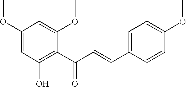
C1(OC)=CC(O)=C(C(C=CC2=CC=C(OC)C=C2)=O)C(OC)=C1
